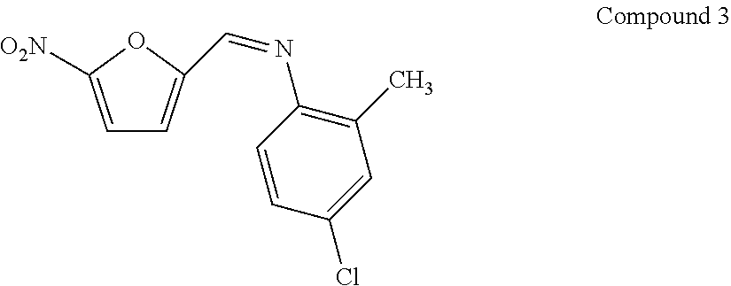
C1=C([O2N])OC(C=NC2=C(C)C=C(Cl)C=C2)=C1
